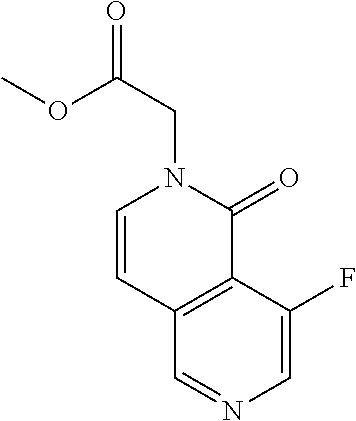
C12=C(C(F)=CN=C1)C(=O)N(CC(OC)=O)C=C2
